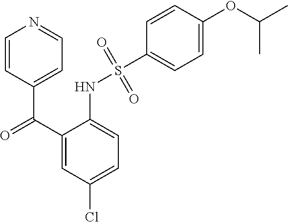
C1=CC(C(=O)C2=CC(Cl)=CC=C2NS(C2=CC=C(OC(C)C)C=C2)(=O)=O)=CC=N1
